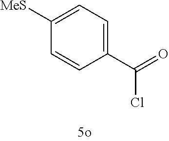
C1(C(=O)Cl)=CC=C([MeS])C=C1
